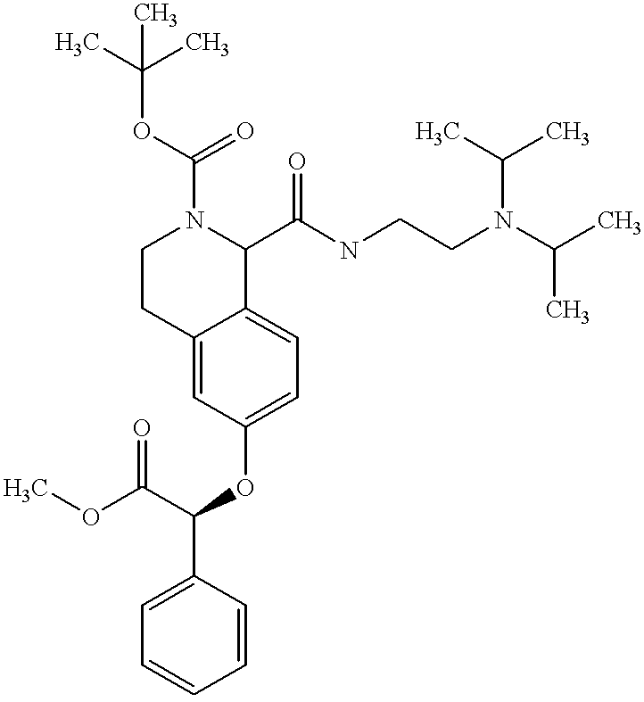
O(C1=CC=C2C(=C1)CCN(C(OC(C)(C)C)=O)C2C(NCCN(C(C)C)C(C)C)=O)C(C1=CC=CC=C1)C(OC)=O
